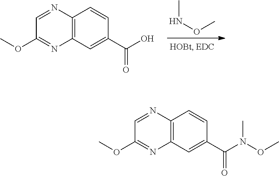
CNOC.C12=C(C=C(C(O)=O)C=C1)N=C(OC)C=N2.C12=C(C=C(C(N(OC)C)=O)C=C1)N=C(OC)C=N2
